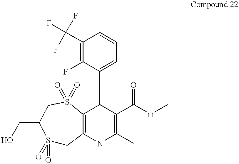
S1(=O)(=O)CC2=C(S(=O)(=O)CC1CO)C(C1=CC=CC(C(F)(F)F)=C1F)C(C(OC)=O)=C(C)N2
